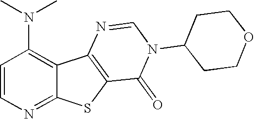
C1=CN=C2C(=C1N(C)C)C1=C(S2)C(=O)N(C2CCOCC2)C=N1
